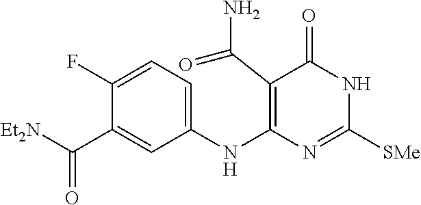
C1(F)=CC=C(NC2=C(C(N)=O)C(=O)NC([SMe])=N2)C=C1C([Et2N])=O
